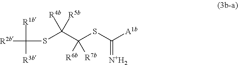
[R2b]C(SC(C(SC([A1b])=[N+H2])([R6b])[R7b])([R5b])[R4b])([R1b])[R3b]
